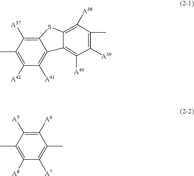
C1(C)=C([A42])C([A41])=C2C(=C1[A37])SC1=C([A38])C(C)=C([A39])C([A40])=C21.C1(C)=C([A8])C([A7])=C(C)C([A6])=C1[A5]
